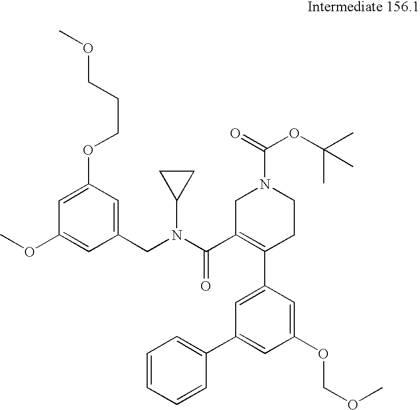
C1=C(OCCCOC)C=C(CN(C(C2=C(C3=CC(C4=CC=CC=C4)=CC(OCOC)=C3)CCN(C(=O)OC(C)(C)C)C2)=O)C2CC2)C=C1OC
